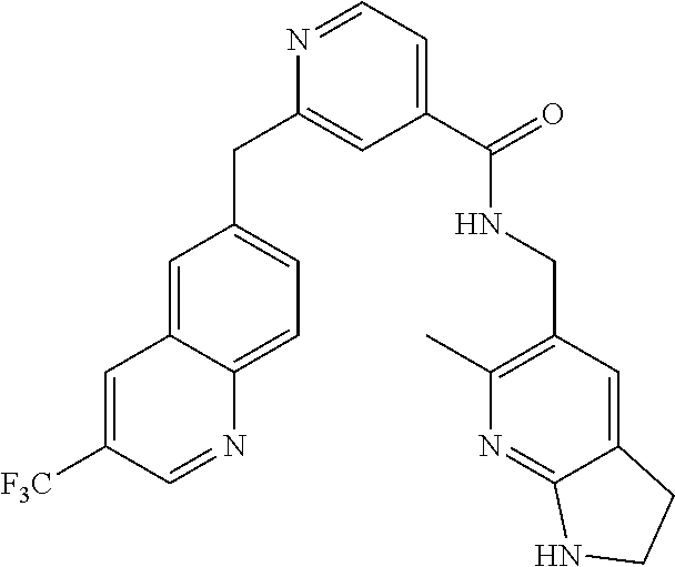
C1=C2C(=CC=C1CC1=CC(C(NCC3=C(C)N=C4C(=C3)CCN4)=O)=CC=N1)N=CC([F3C])=C2
